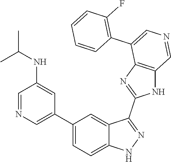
C1(C2=CN=CC(NC(C)C)=C2)=CC=C2C(=C1)C(C1=NC3=C(N1)C=NC=C3C1=C(F)C=CC=C1)=NN2
